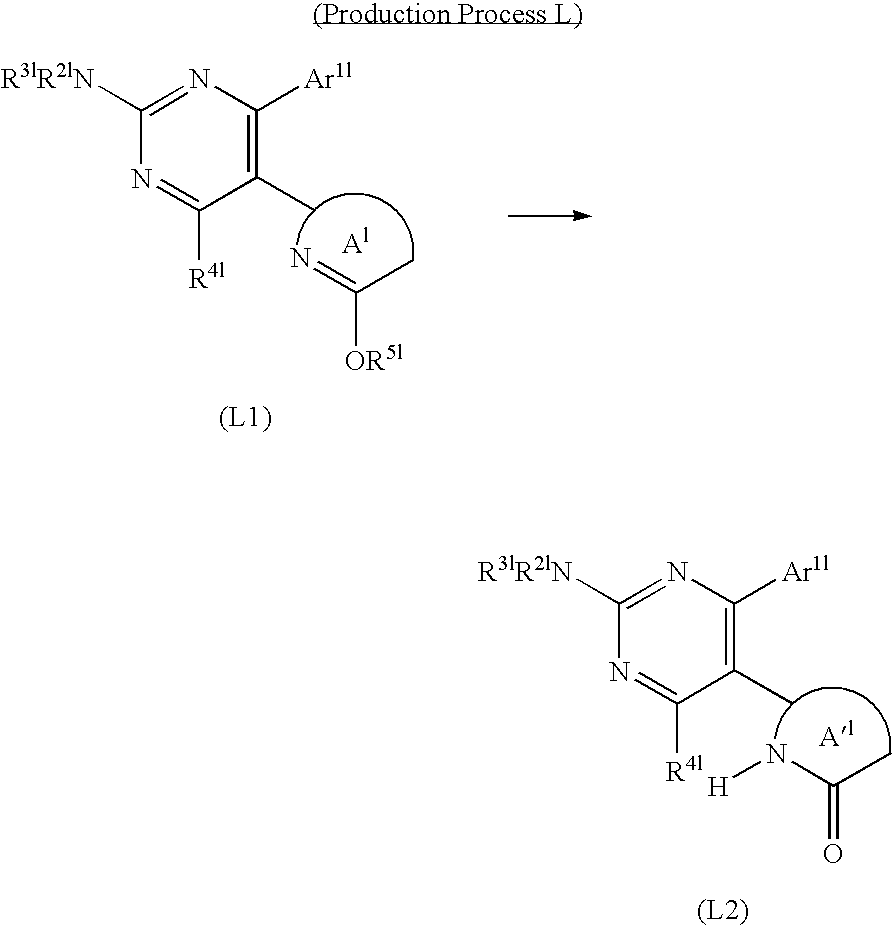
C1(C)=C([Ar1l])N=C([R3lR2lN])N=C1[R4l].C([OR5l])(C)=N.[Al].[(L1)].C1(C)=C([Ar1l])N=C([R3lR2lN])N=C1[R4l].C(=O)(C)N[H].[Al].[(L2)]
